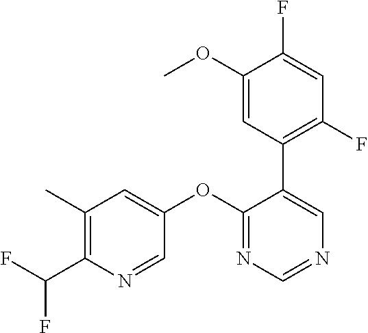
C1(C)=C(C(F)F)N=CC(OC2=NC=NC=C2C2=C(F)C=C(F)C(OC)=C2)=C1
